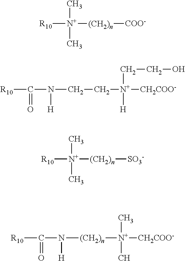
[R10][N+]([(CH2)n][COO-])(C)C.[R10]C(=O)N([H])CC[N+]([CH2COO-])(CCO)[H].[R10][N+]([(CH2)n][SO3-])(C)C.[R10]C(=O)N([H])[(CH2)n][N+]([CH2COO-])(C)C
